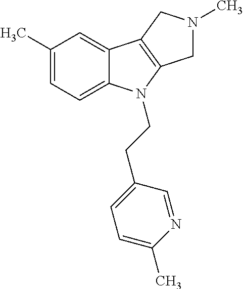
C1(C)=CC=C2C(=C1)C1=C(N2CCC2=CC=C(C)N=C2)CN(C)C1
